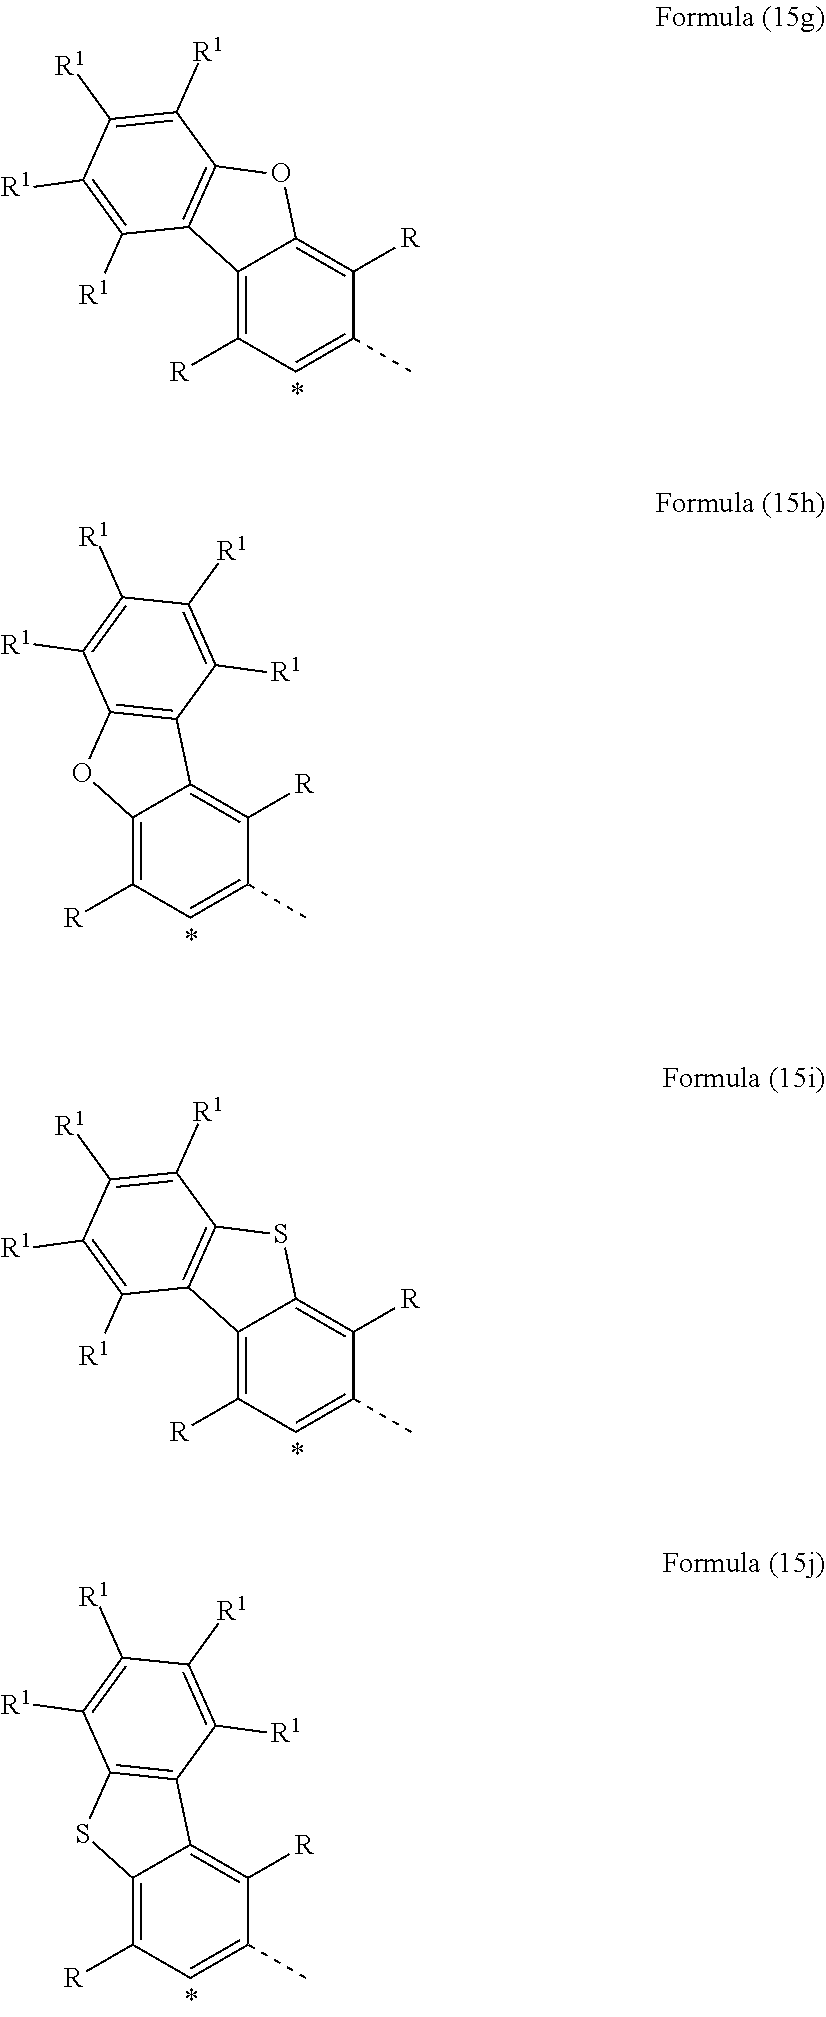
C12=C([R])C=C(C)C([R])=C1OC1=C2C([R1])=C([R1])C([R1])=C1[R1].C12=C([R])C=C(C)C([R])=C1C1=C(O2)C([R1])=C([R1])C([R1])=C1[R1].C12=C([R])C=C(C)C([R])=C1SC1=C2C([R1])=C([R1])C([R1])=C1[R1].C12=C([R])C=C(C)C([R])=C1C1=C(S2)C([R1])=C([R1])C([R1])=C1[R1]
